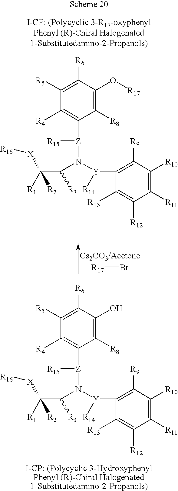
[Z](N([Y]([R14])C1=C([R9])C([R10])=C([R11])C([R12])=C1[R13])C(C([R1])([R2])[X][R16])[R3])([R15])C1=C([R4])C([R5])=C([R6])C(O[R17])=C1[R8].[Z](N([Y]([R14])C1=C([R9])C([R10])=C([R11])C([R12])=C1[R13])C(C([R1])([R2])[X][R16])[R3])([R15])C1=C([R4])C([R5])=C([R6])C(O)=C1[R8].[R17]Br
